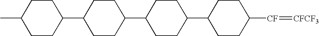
C1CC([CF]=[CFCF3])CCC1C1CCC(C2CCC(C3CCC(C)CC3)CC2)CC1
